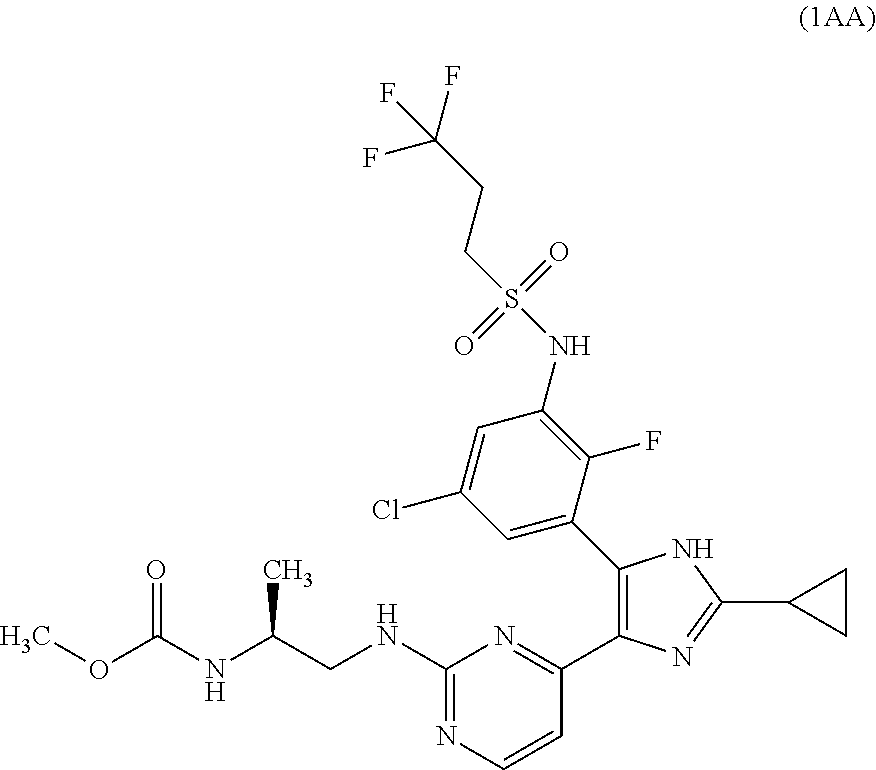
C1(NCC(C)NC(=O)OC)=NC=CC(C2=C(C3=CC(Cl)=CC(NS(=O)(=O)CCC(F)(F)F)=C3F)NC(C3CC3)=N2)=N1
